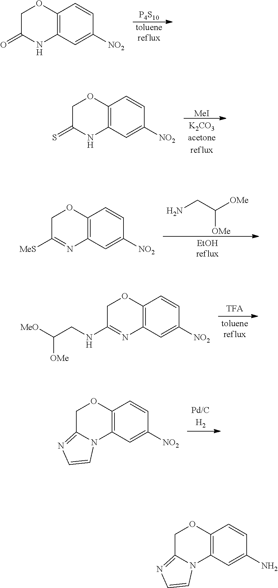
[P4S10].[toluenereflux].C1C(=O)NC2=C(O1)C=CC([NO2])=C2.[MeI].C1C(=S)NC2=C(O1)C=CC([NO2])=C2.NCC([OMe])[OMe].C1C([MeS])=NC2=C(O1)C=CC([NO2])=C2.C1C(NCC([MeO])[OMe])=NC2=C(O1)C=CC([NO2])=C2.C1C2=NC=CN2C2=C(O1)C=CC([NO2])=C2.C1C2=NC=CN2C2=C(O1)C=CC(N)=C2
